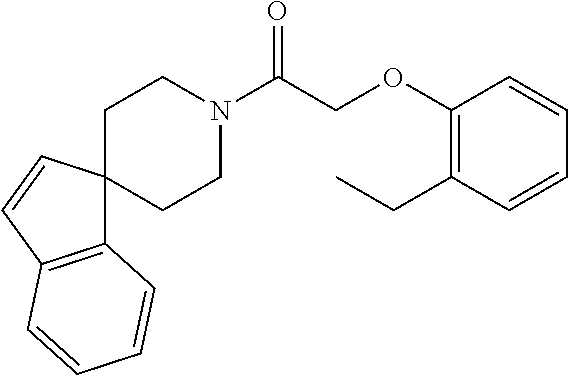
C1(OCC(N2CCC3(CC2)C2=C(C=C3)C=CC=C2)=O)=C(CC)C=CC=C1
